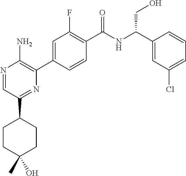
N1=CC(C2CCC(C)(O)CC2)=NC(C2=CC(F)=C(C([NH]C(C3=CC(Cl)=CC=C3)CO)=O)C=C2)=C1N
